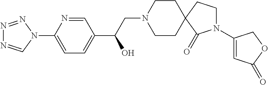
N1=NN(C2=CC=C(C(CN3CCC4(CC3)CCN(C3=CC(=O)OC3)C4=O)O)C=N2)C=N1
